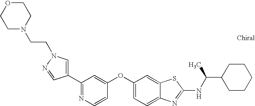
N1=C(C2=CN(CCN3CCOCC3)N=C2)C=C(OC2=CC=C3C(=C2)SC(NC(C2CCCCC2)C)=N3)C=C1
